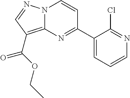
N12C(=C(C(=O)OCC)C=N1)N=C(C1=CC=CN=C1Cl)C=C2
